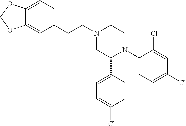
C1(C2=CC=C(Cl)C=C2)N(C2=CC=C(Cl)C=C2Cl)CCN(CCC2=CC=C3C(=C2)OCO3)C1
